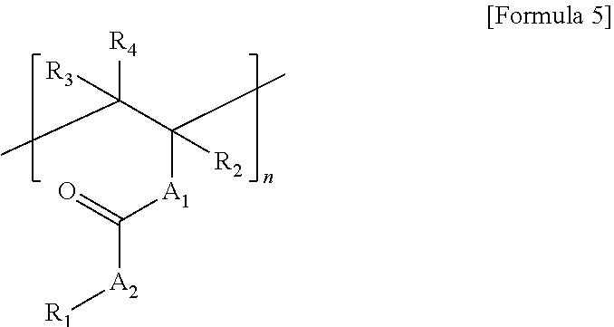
[R4]C([R3])(C)C(C)([A1]C([A2][R1])=O)[R2]
